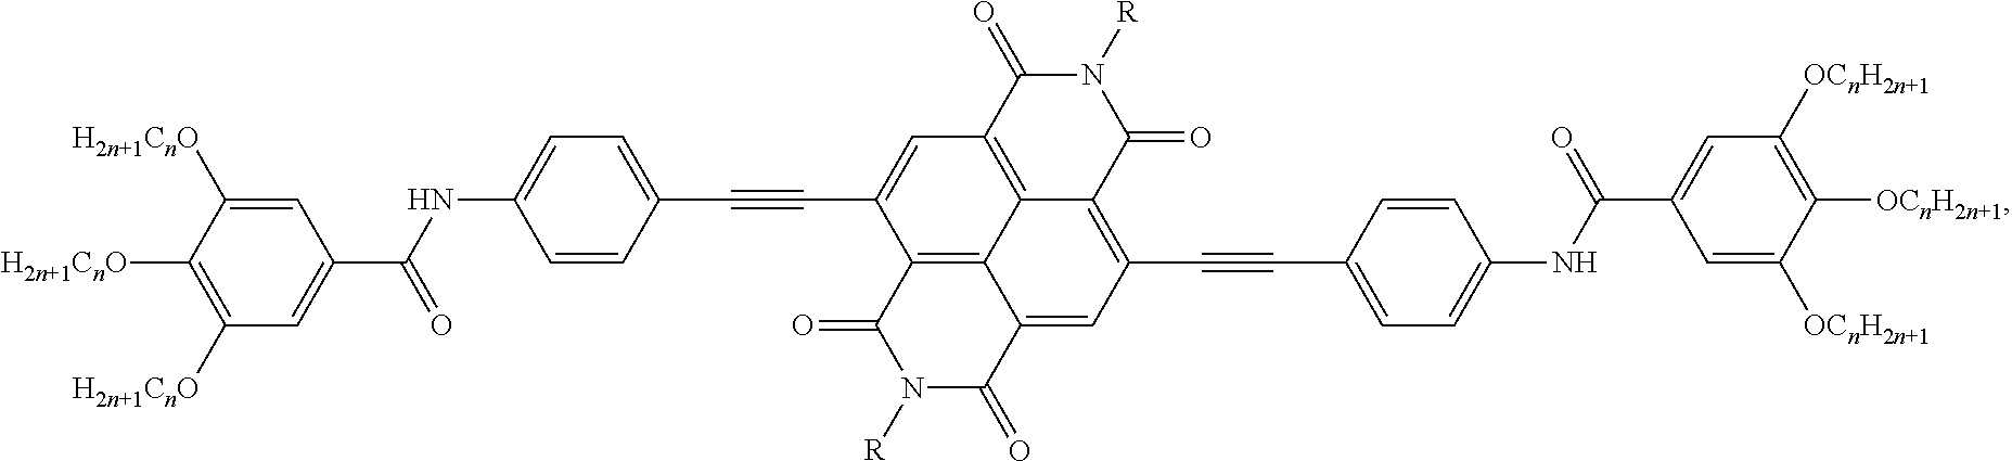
C1=C([H2n+1CnO])C([H2n+1CnO])=C([H2n+1CnO])C=C1C(NC1=CC=C(C#CC2=CC3=C4C5=C2C(=O)N([R])C(=O)C5=CC(C#CC2=CC=C(NC(C5=CC([OCnH2n+1])=C([OCnH2n+1])C([OCnH2n+1])=C5)=O)C=C2)=C4C(=O)N([R])C3=O)C=C1)=O
